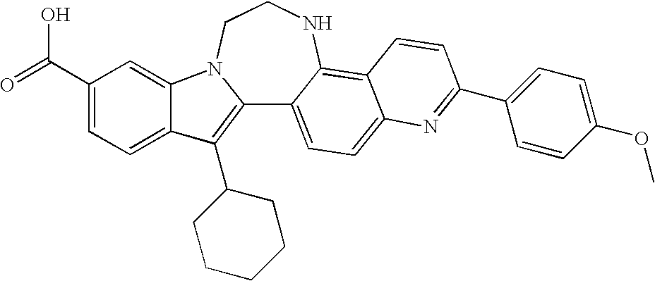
C12=C(C3CCCCC3)C3=CC=C(C(=O)O)C=C3N1CCNC1=C3C(=CC=C21)N=C(C1=CC=C(OC)C=C1)C=C3
